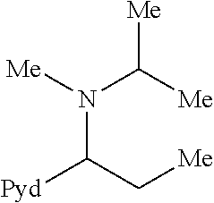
N(C(C[Me])[Pyd])([Me])C([Me])[Me]
